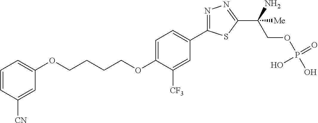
C(OC1=CC=C(C2=NN=C(C(COP(O)(=O)O)(N)[Me])S2)C=C1[CF3])CCCOC1=CC=CC([CN])=C1
